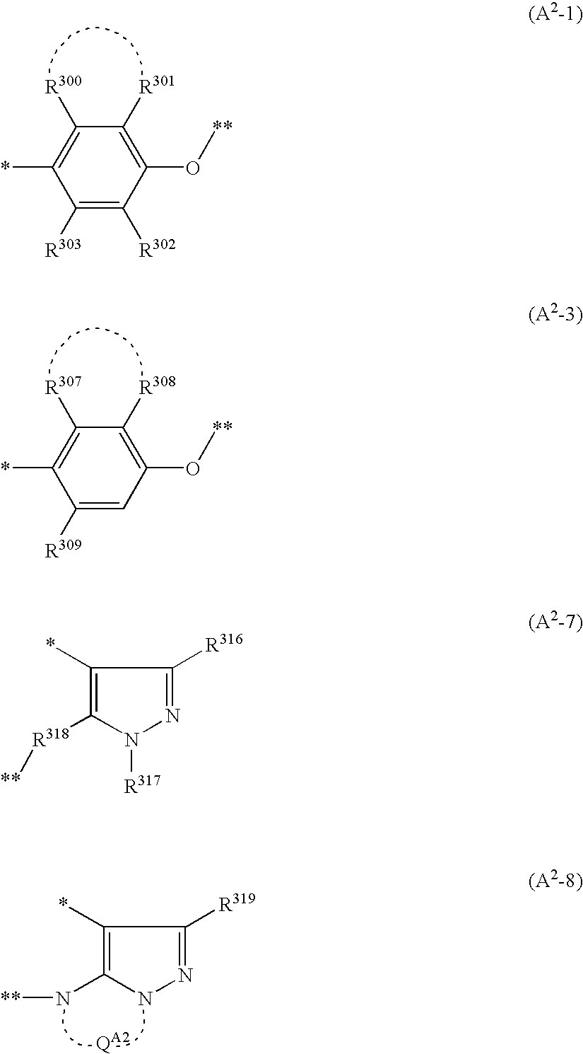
C1([R301])=C(O[**])C([R302])=C([R303])C(*)=C1[R300].C1(*)=C(N[**])NN=C1[R319].C1([R308])=C(O[**])C=C([R309])C(*)=C1[R307].C1(*)=C([R318][**])N([R317])N=C1[R316]
